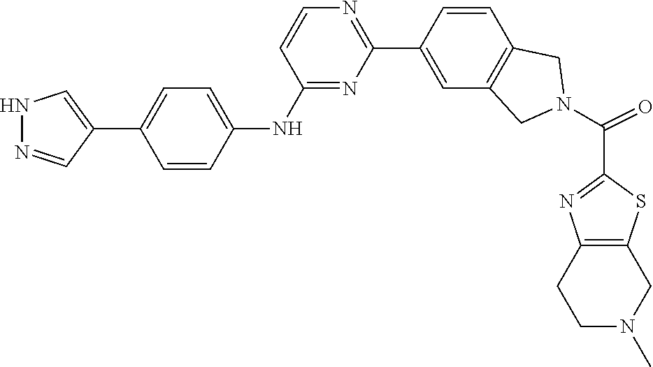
O=C(N1CC2=C(C=CC(C3=NC=CC(NC4=CC=C(C5=CNN=C5)C=C4)=N3)=C2)C1)C1=NC2=C(S1)CN(C)CC2
